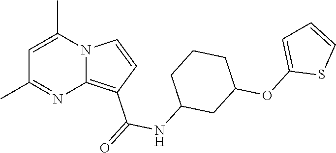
C1(C)=NC2=C(C(=O)NC3CC(OC4=CC=CS4)CCC3)C=CN2C(C)=C1
